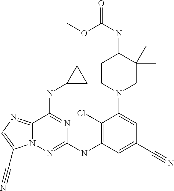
C1CN(C2=CC(C#N)=CC(NC3=NN4C(=NC=C4C#N)C(NC4CC4)=N3)=C2Cl)CC(C)(C)C1NC(=O)OC
